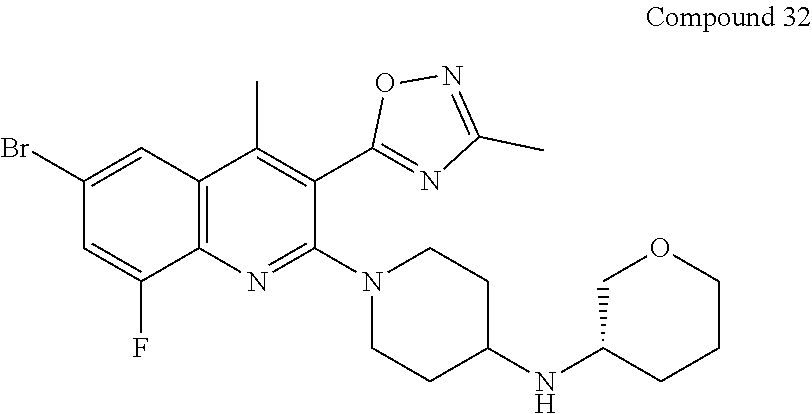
C1(Br)=CC2=C(C(F)=C1)N=C(N1CCC(NC3CCCOC3)CC1)C(C1=NC(C)=NO1)=C2C
